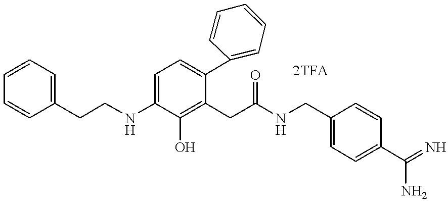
C1(CCNC2=CC=C(C3=CC=CC=C3)C(CC(=O)NCC3=CC=C(C(=N)N)C=C3)=C2O)=CC=CC=C1
